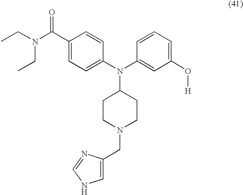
CCN(C(C1=CC=C(N(C2=CC(O[H])=CC=C2)C2CCN(CC3=CNC=N3)CC2)C=C1)=O)CC
